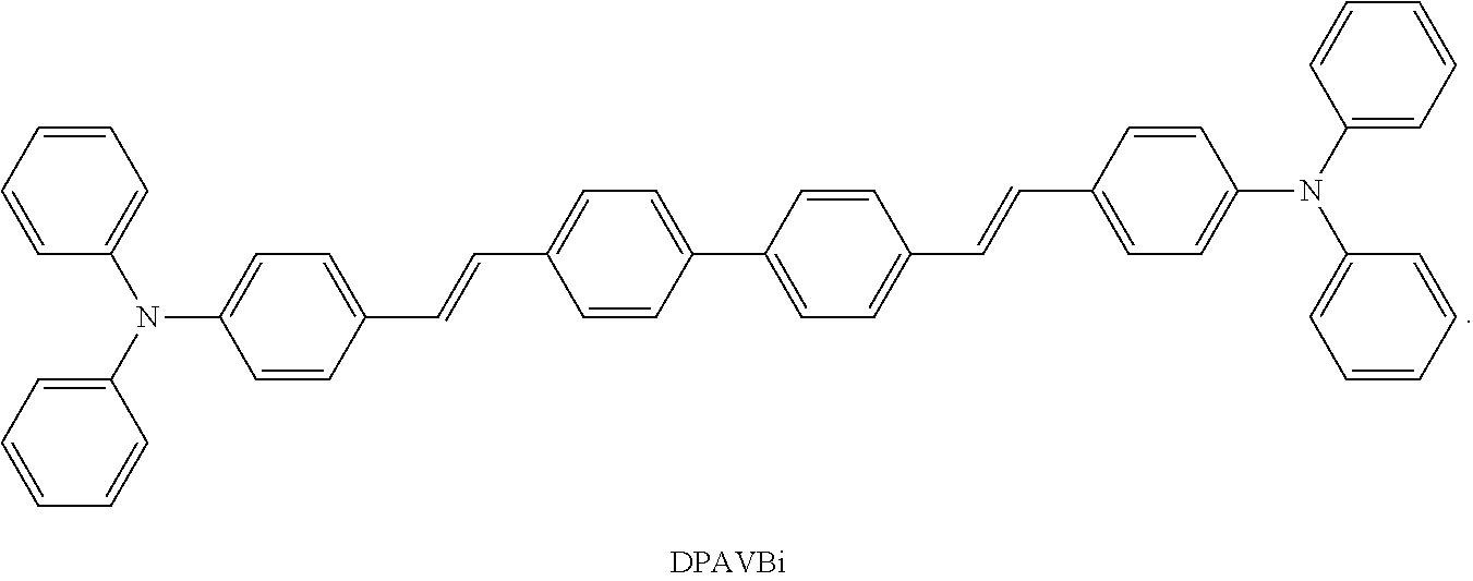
C1(N(C2=CC=CC=C2)C2=CC=CC=C2)=CC=C(C=CC2=CC=C(C3=CC=C(C=CC4=CC=C(N(C5=CC=CC=C5)C5=CC=CC=C5)C=C4)C=C3)C=C2)C=C1
